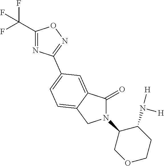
C1(=O)N(C2COCCC2N([H])[H])CC2=CC=C(C3=NOC(C(F)(F)F)=N3)C=C12
